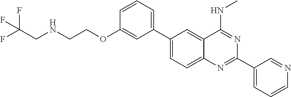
C1(C2=CC=C3C(=C2)C(NC)=NC(C2=CC=CN=C2)=N3)=CC=CC(OCCNCC(F)(F)F)=C1
